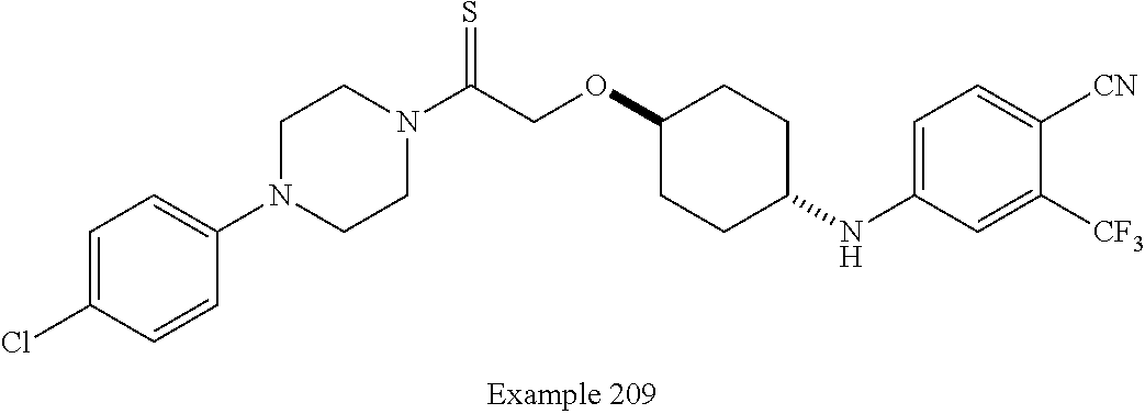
C1=C(Cl)C=CC(N2CCN(C(COC3CCC(NC4=CC=C([CN])C([CF3])=C4)CC3)=S)CC2)=C1
